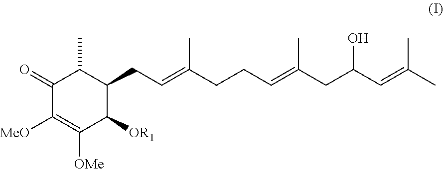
C1(=O)C([MeO])=C([OMe])C([OR1])C(CC=C(CCC=C(CC(C=C(C)C)O)C)C)C1C
